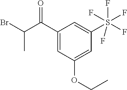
C1(C(C(C)Br)=O)=CC(OCC)=CC(S(F)(F)(F)(F)F)=C1
